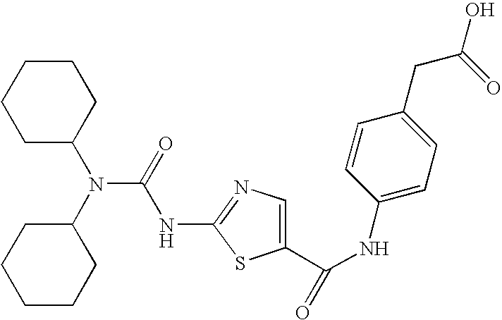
C1(N(C2CCCCC2)C(=O)NC2=NC=C(C(NC3=CC=C(CC(O)=O)C=C3)=O)S2)CCCCC1
